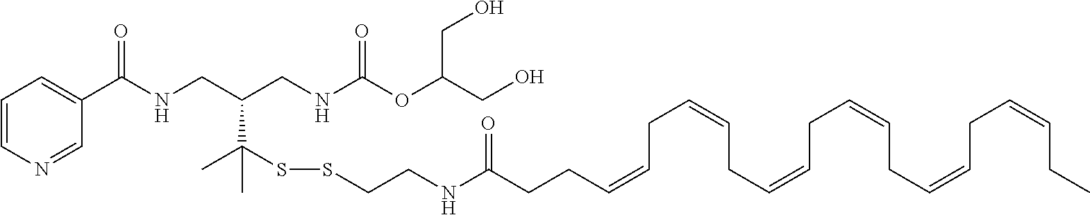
C(C=CCC=CCC=CCC=CCC=CCC=CCC)CC(NCCSSC(C)(C)C(CNC(C1=CC=CN=C1)=O)CNC(OC(CO)CO)=O)=O
